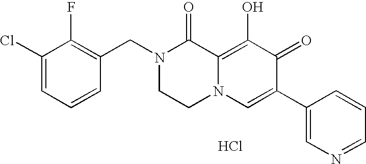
C1(CN2CCN3C(=C(O)C(=O)C(C4=CN=CC=C4)=C3)C2=O)=C(F)C(Cl)=CC=C1.Cl
